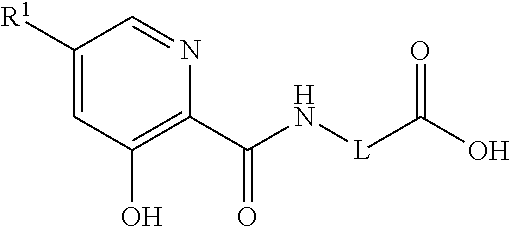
C1([R1])=CC(O)=C(C(N[L]C(=O)O)=O)N=C1
